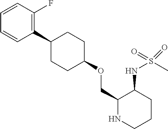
C1(COC2CCC(C3=C(F)C=CC=C3)CC2)NCCCC1NS(C)(=O)=O
